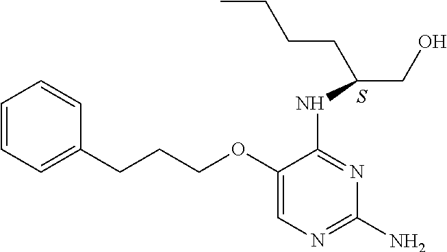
C1(OCCCC2=CC=CC=C2)=CN=C(N)N=C1NC(CCCC)CO.S
